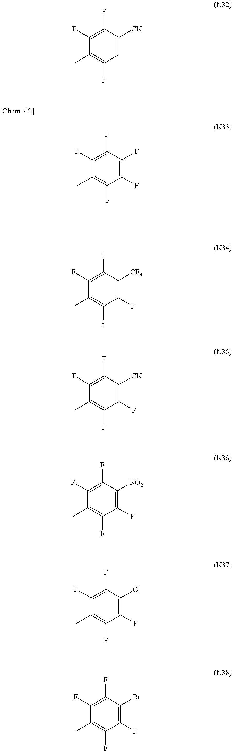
C1=C([CN])C(F)=C(F)C(C)=C1F.C1(F)=C(F)C(F)=C(F)C(C)=C1F.C1(F)=C([CF3])C(F)=C(F)C(C)=C1F.C1(F)=C([CN])C(F)=C(F)C(C)=C1F.C1(F)=C([NO2])C(F)=C(F)C(C)=C1F.C1(F)=C(Cl)C(F)=C(F)C(C)=C1F.C1(F)=C(Br)C(F)=C(F)C(C)=C1F
